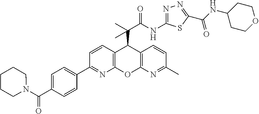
C12=C(N=C(C)C=C1)OC1=C(C2C(C)(C(NC2=NN=C(C(NC3CCOCC3)=O)S2)=O)C)C=CC(C2=CC=C(C(N3CCCCC3)=O)C=C2)=N1
